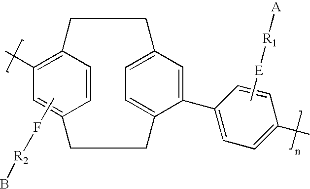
C[E][R1][A].C1(C)=C2C=CC(=C1)CCC1=CC=C(CC2)C=C1C1=CC=C(C)C=C1.CF[R2]B
